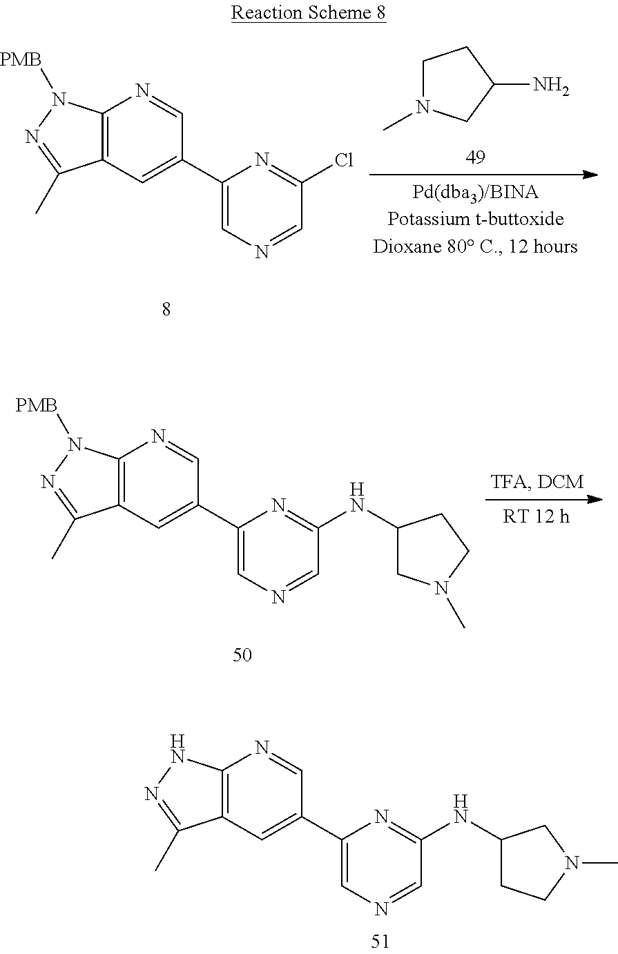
C12=C(C=C(C3=CN=CC(NC4CCN(C)C4)=N3)C=N1)C(C)=NN2.C12=C(C=C(C3=CN=CC(Cl)=N3)C=N1)C(C)=NN2[PMB].C1N(C)CC(N)C1.C12=C(C=C(C3=CN=CC(NC4CN(C)CC4)=N3)C=N1)C(C)=NN2[PMB]
